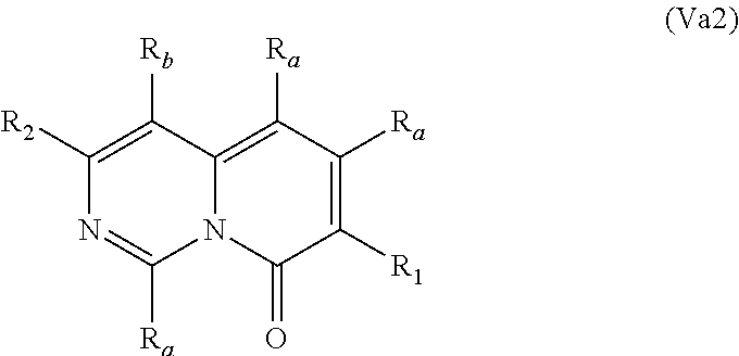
C1([R2])=C([Rb])C2=C([Ra])C([Ra])=C([R1])C(=O)N2C([Ra])=N1
